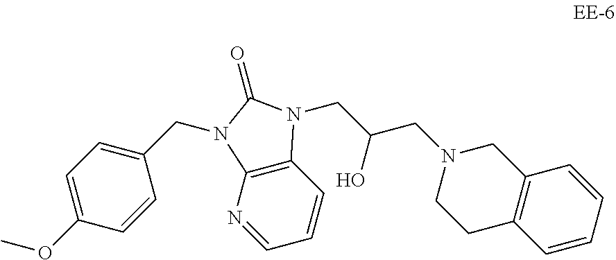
C1(CN2C3=C(C=CC=N3)N(CC(CN3CCC4=C(C3)C=CC=C4)O)C2=O)=CC=C(OC)C=C1
